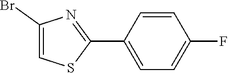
C1(C2=NC(Br)=CS2)=CC=C(F)C=C1
